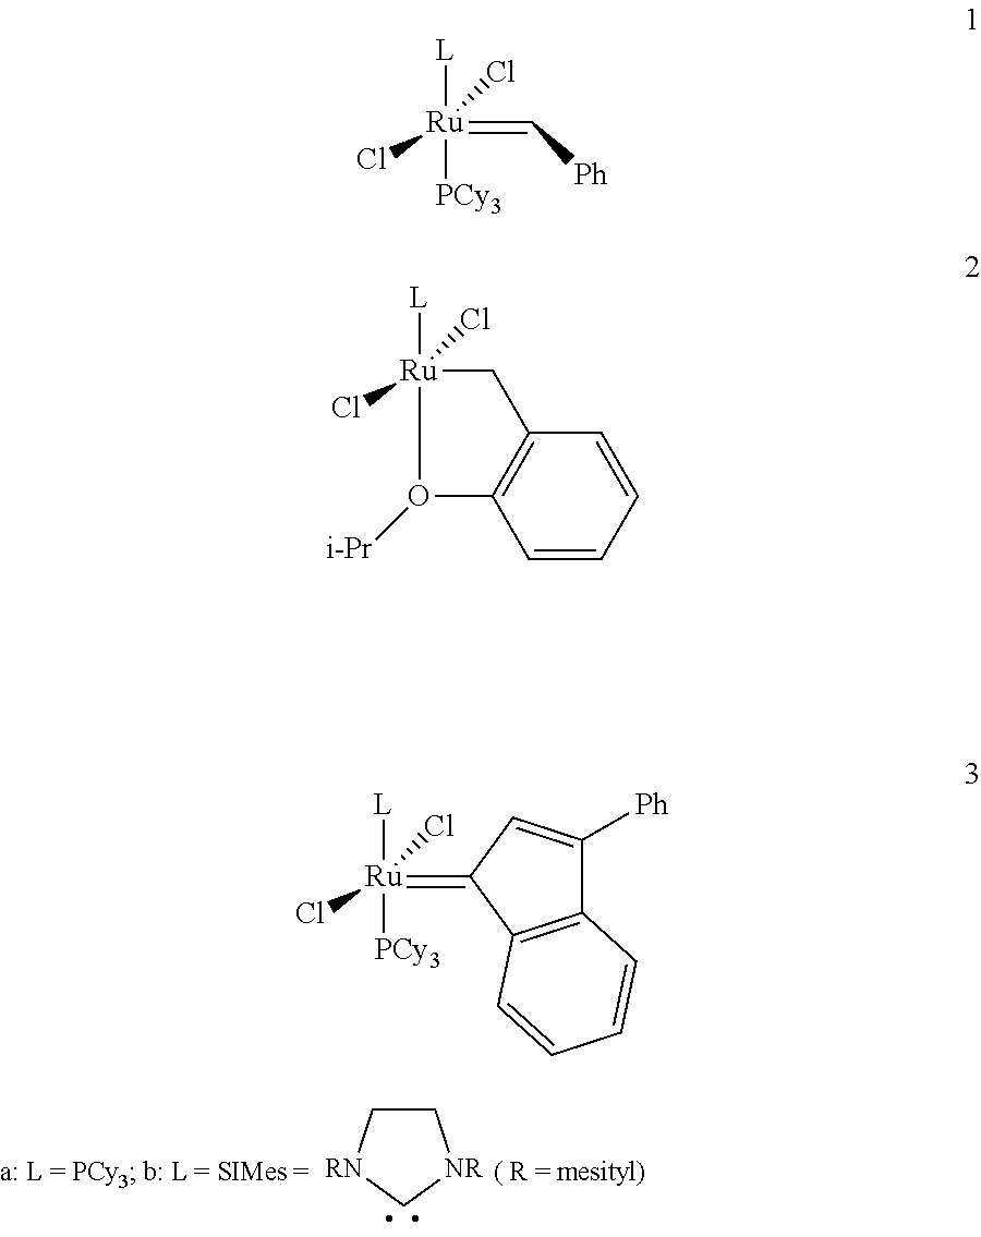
C12=C(C=CC=C1)C(=[Ru]([PCy3])([L])(Cl)Cl)C=C2[Ph].C(=[Ru]([PCy3])([L])(Cl)Cl)[Ph].C1C2=C(C=CC=C2)O([i-Pr])[Ru]1([L])(Cl)Cl.C1C[RN]C[NR]1
